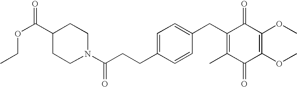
C1(=O)C(C)=C(CC2=CC=C(CCC(=O)N3CCC(C(OCC)=O)CC3)C=C2)C(=O)C(OC)=C1OC
